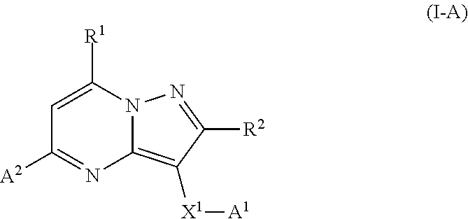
C1=C([R1])N2C(=C([X1][A1])C([R2])=N2)N=C1[A2]
